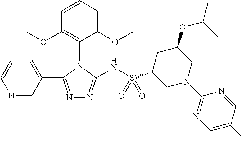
N1=C(C2=CC=CN=C2)N(C2=C(OC)C=CC=C2OC)C(NS(=O)(=O)C2CN(C3=NC=C(F)C=N3)CC(OC(C)C)C2)=N1
